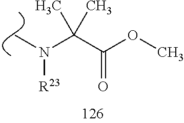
C(C(OC)=O)(N([R23])C)(C)C
